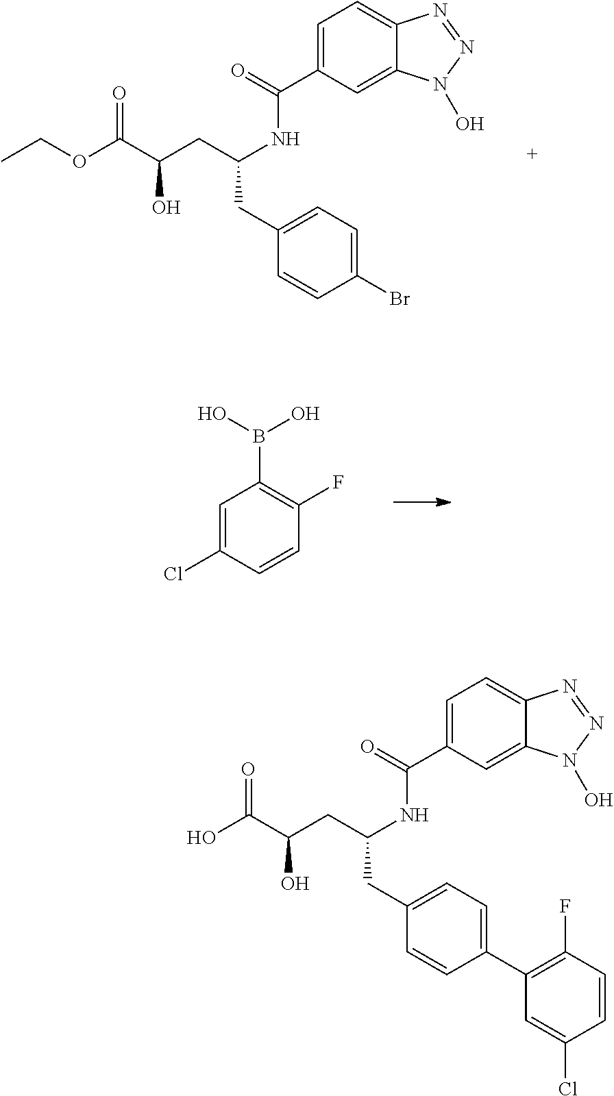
C1(Br)=CC=C(CC(CC(C(OCC)=O)O)NC(=O)C2=CC=C3C(=C2)N(O)N=N3)C=C1.C1=C(Cl)C=CC(F)=C1B(O)O.C1(C2=C(F)C=CC(Cl)=C2)=CC=C(CC(CC(C(O)=O)O)NC(=O)C2=CC=C3C(=C2)N(O)N=N3)C=C1
